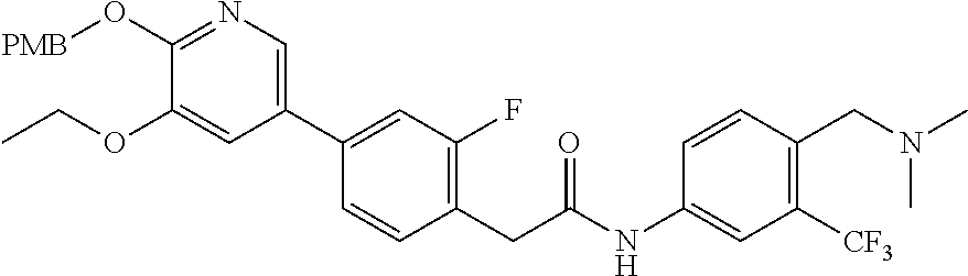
N(C1=CC([CF3])=C(CN(C)C)C=C1)C(CC1=C(F)C=C(C2=CN=C(O[PMB])C(OCC)=C2)C=C1)=O
